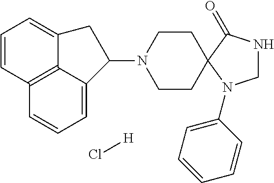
C1=CC2=C3C(=C1)CC(N1CCC4(CC1)N(C1=CC=CC=C1)CNC4=O)C3=CC=C2.Cl[H]
